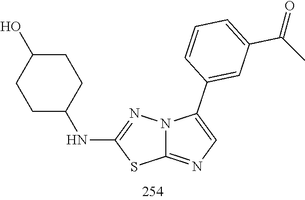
S1C(NC2CCC(O)CC2)=NN2C1=NC=C2C1=CC(C(=O)C)=CC=C1
